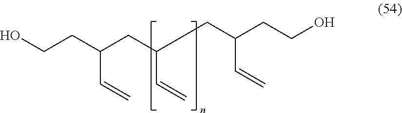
OCCC(CC(C=C)CC(CCO)C=C)C=C
